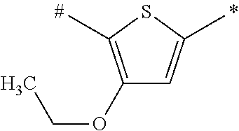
C1(OCC)=C(C)SC(C)=C1
